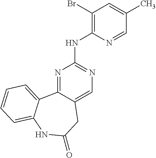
N1=C2C(=CN=C1NC1=C(Br)C=C(C)C=N1)CC(=O)NC1=CC=CC=C21
